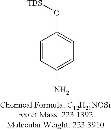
C1=CC(N)=CC=C1O[TBS]
